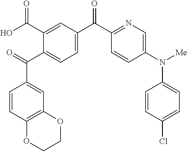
C1(C(C2=CC=C(C(C3=NC=C(N([Me])C4=CC=C(Cl)C=C4)C=C3)=O)C=C2C(O)=O)=O)=CC2=C(C=C1)OCCO2
